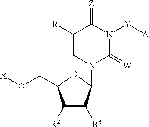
C1([R1])=CN(C2C([R3])C([R2])C(CO[X])O2)C(=[W])N([Y1][A])C1=[Z]
